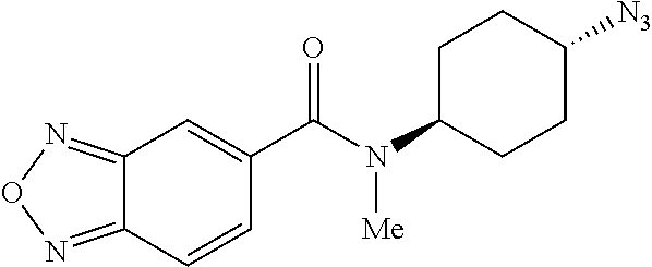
C12=NON=C1C=CC(C(N(C1CCC([N3])CC1)[Me])=O)=C2
